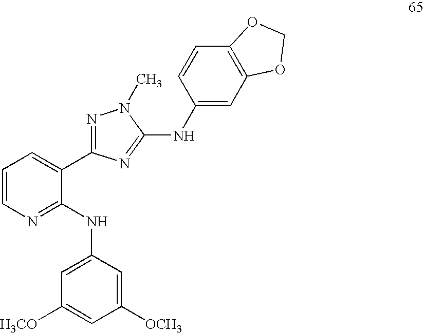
C1=C(NC2=NC=CC=C2C2=NN(C)C(NC3=CC4=C(C=C3)OCO4)=N2)C=C([OCH3])C=C1[H3CO]
